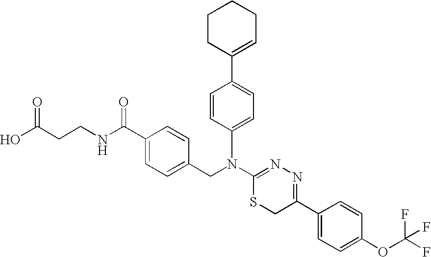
N(C1=NN=C(C2=CC=C(OC(F)(F)F)C=C2)CS1)(CC1=CC=C(C(NCCC(O)=O)=O)C=C1)C1=CC=C(C2=CCCCC2)C=C1
